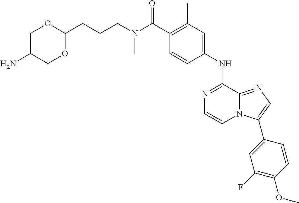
C1(C(N(CCCC2OCC(N)CO2)C)=O)=C(C)C=C(NC2=NC=CN3C2=NC=C3C2=CC(F)=C(OC)C=C2)C=C1
